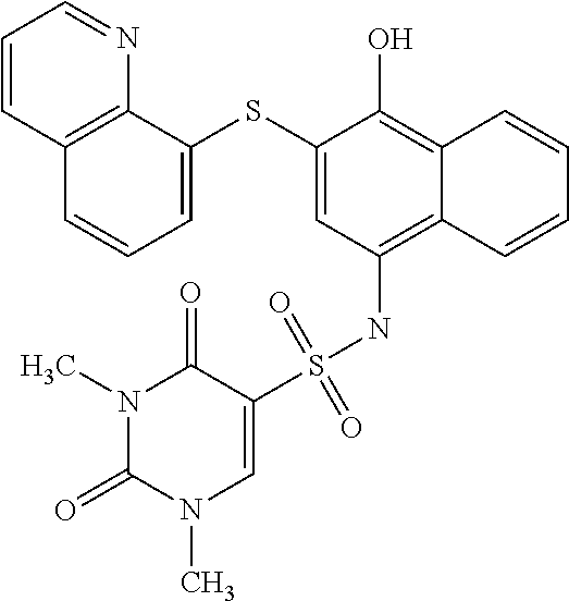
C1=C(SC2=CC=CC3=C2N=CC=C3)C(O)=C2C(=C1NS(C1=CN(C)C(=O)N(C)C1=O)(=O)=O)C=CC=C2
